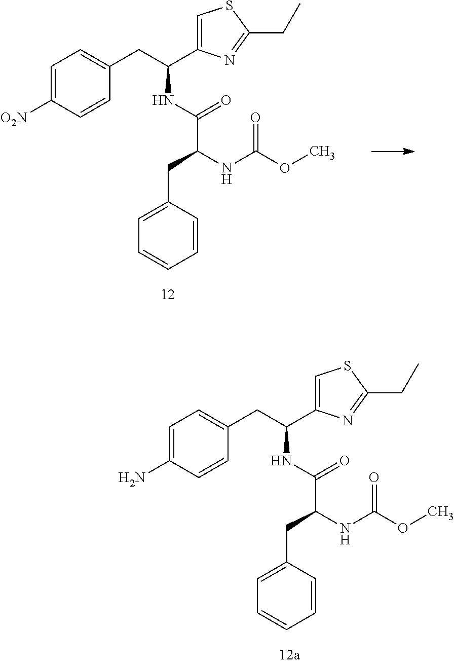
C1=C(N)C=CC(CC(NC(C(CC2=CC=CC=C2)NC(=O)OC)=O)C2=CSC(CC)=N2)=C1.C1=C([O2N])C=CC(CC(NC(C(CC2=CC=CC=C2)NC(=O)OC)=O)C2=CSC(CC)=N2)=C1
